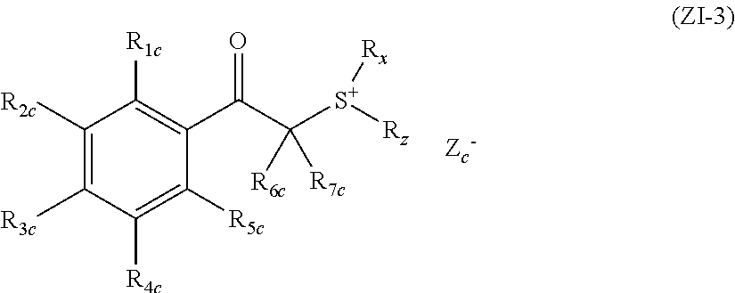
C1([R2c])=C([R3c])C([R4c])=C([R5c])C(C(=O)C([R6c])([S+]([Rx])[Rz])[R7c])=C1[R1c]
